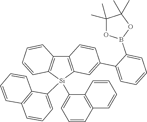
C12=C([Si](C3=CC=CC4=C3C=CC=C4)(C3=CC=CC4=C3C=CC=C4)C3=C1C=CC(C1=CC=CC=C1B1OC(C)(C)C(C)(C)O1)=C3)C=CC=C2
